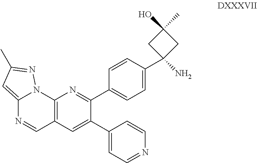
C12=CC(C)=NN1C1=C(C=N2)C=C(C2=CC=NC=C2)C(C2=CC=C(C3(N)CC(O)(C)C3)C=C2)=N1
